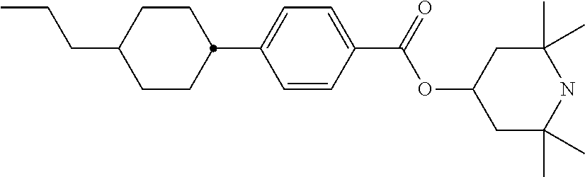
CCCC1CCC(C2=CC=C(C(=O)OC3CC(C)(C)NC(C)(C)C3)C=C2)CC1
